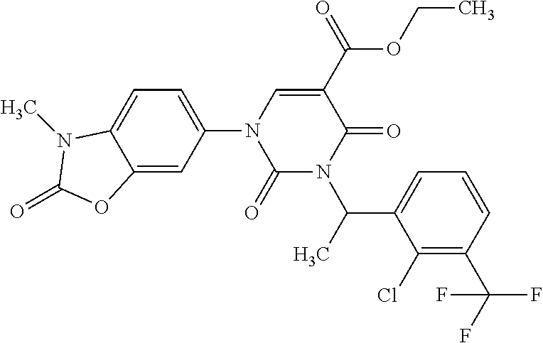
C1=C(N2C(=O)N(C(C3=CC=CC(C(F)(F)F)=C3Cl)C)C(=O)C(C(=O)OCC)=C2)C=C2C(=C1)N(C)C(=O)O2
